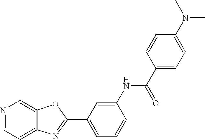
C12=CC=NC=C1OC(C1=CC=CC(NC(C3=CC=C(N(C)C)C=C3)=O)=C1)=N2
